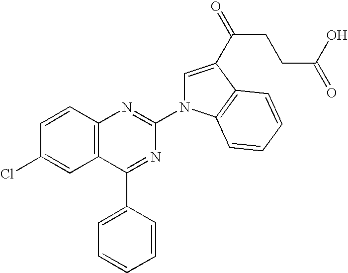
C12=C(C=CC(Cl)=C1)N=C(N1C=C(C(=O)CCC(=O)O)C3=C1C=CC=C3)N=C2C1=CC=CC=C1
